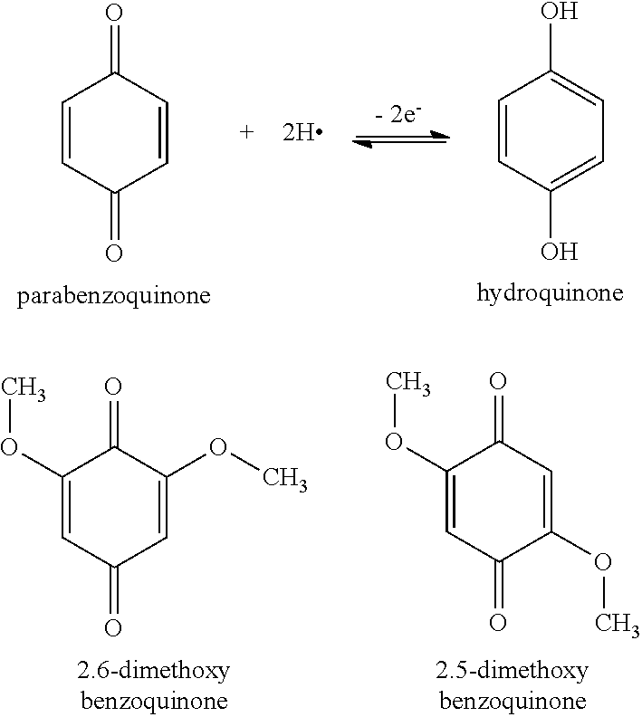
C1=CC(O)=CC=C1O.C1=CC(=O)C=CC1=O.C1(OC)=CC(=O)C=C(OC)C1=O.C1(OC)=CC(=O)C(OC)=CC1=O
